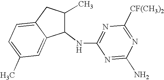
C1(NC2=NC([CF(CH3)2])=NC(N)=N2)C(C)CC2=CC=C(C)C=C12
